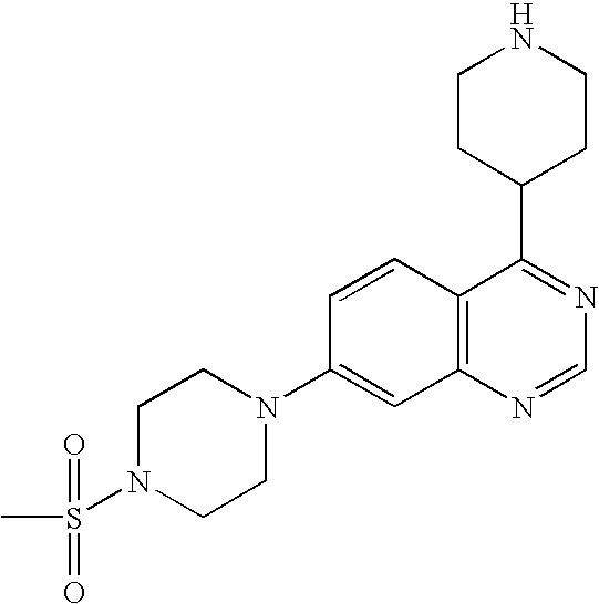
C12=C(N=CN=C1C1CCNCC1)C=C(N1CCN(S(C)(=O)=O)CC1)C=C2
